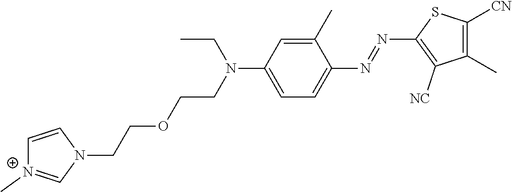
C1(C)=CC(N(CCOCCN2C=C[N+](C)=C2)CC)=CC=C1N=NC1=C([NC])C(C)=C([CN])S1
